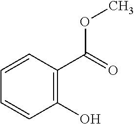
C1=CC(C(=O)OC)=C(O)C=C1
